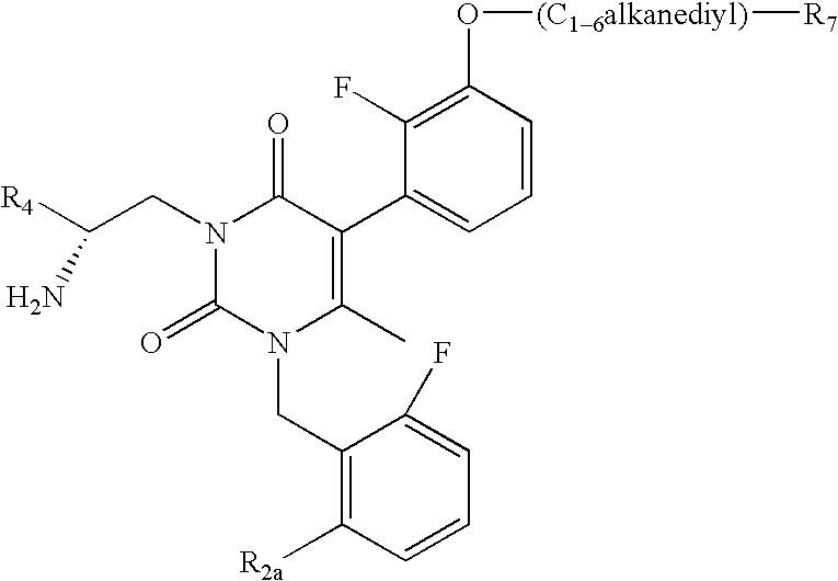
C1=CC(O[(C16alkanediyl)][R7])=C(F)C(C2=C(C)N(CC3=C([R2a])C=CC=C3F)C(=O)N(CC([R4])N)C2=O)=C1
